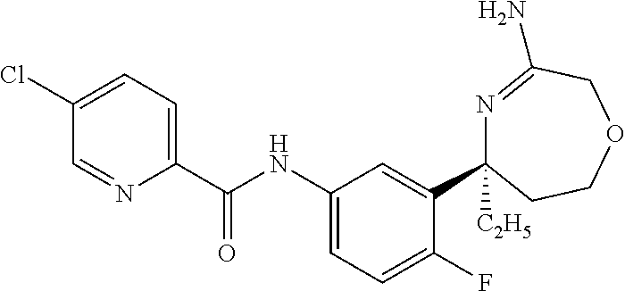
C1(C(NC2=CC=C(F)C(C3([C2H5])N=C(N)COCC3)=C2)=O)=CC=C(Cl)C=N1
